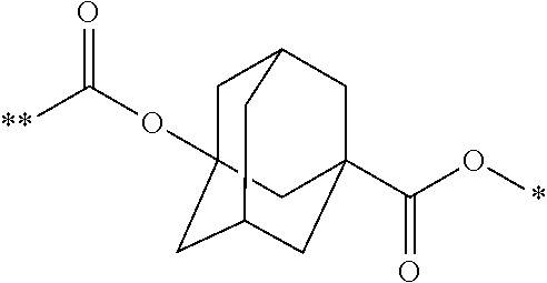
C1C2CC3(C(O*)=O)CC(CC1(OC([**])=O)C3)C2
